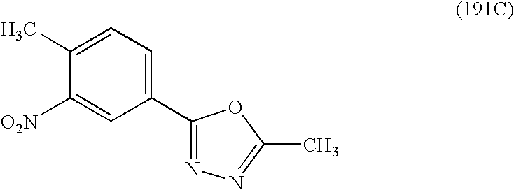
C1(C2=NN=C(C)O2)=CC=C(C)C([O2N])=C1
